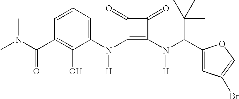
C1(N(C2=C(N(C(C3=CC(Br)=CO3)C(C)(C)C)[H])C(=O)C2=O)[H])=CC=CC(C(N(C)C)=O)=C1O
